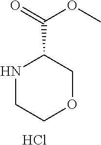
O=C(OC)C1NCCOC1.Cl
